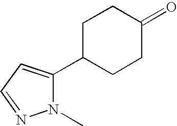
C1C(C2=CC=NN2C)CCC(=O)C1
